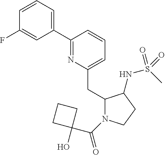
C1(C2=CC=CC(F)=C2)=NC(CC2N(C(=O)C3(O)CCC3)CCC2NS(C)(=O)=O)=CC=C1
